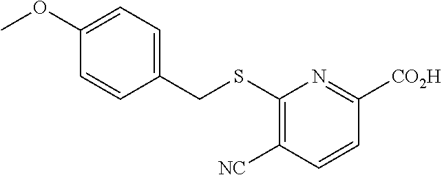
C1(OC)=CC=C(CSC2=C([NC])C=CC([CO2H])=N2)C=C1
